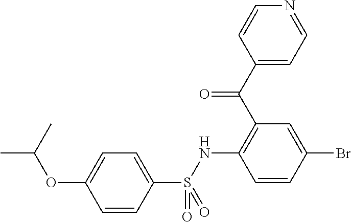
C1(C(C2=C(NS(C3=CC=C(OC(C)C)C=C3)(=O)=O)C=CC(Br)=C2)=O)=CC=NC=C1
